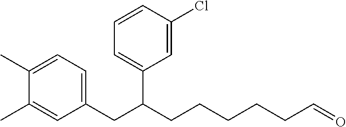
C1=C(CC(C2=CC=CC(Cl)=C2)CCCCCC=O)C=C(C)C(C)=C1
